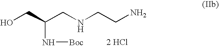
OCC(CNCCN)N[Boc].[2 HCl]
